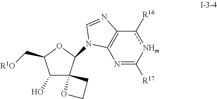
C1(O)C2(C(N3C4=C(c([R16])[NHm]C([R17])=N4)N=C3)OC1C[R1O])OCC2
